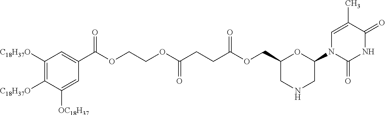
C1=C(C)C(=O)NC(=O)N1C1CNCC(COC(CCC(OCCOC(C2=CC([C18H37O])=C([C18H37O])C([OC18H37])=C2)=O)=O)=O)O1
